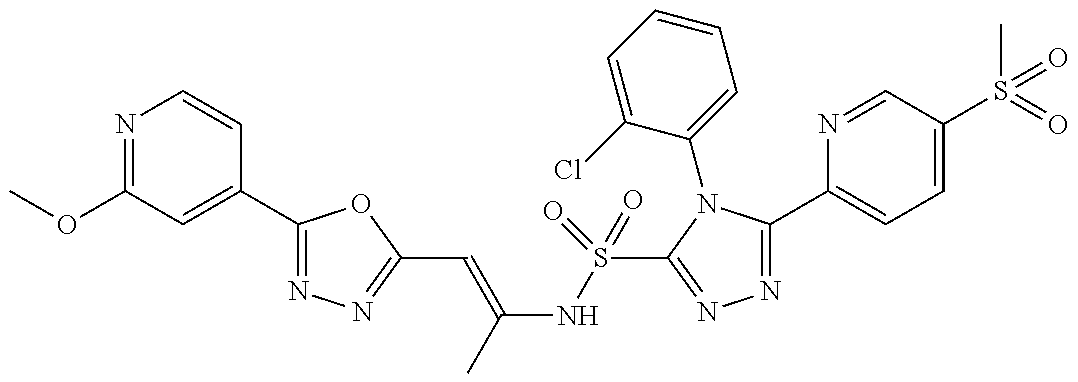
N1=C(OC)C=C(C2=NN=C(C=C(NS(C3=NN=C(C4=CC=C(S(=O)(C)=O)C=N4)N3C3=CC=CC=C3Cl)(=O)=O)C)O2)C=C1
